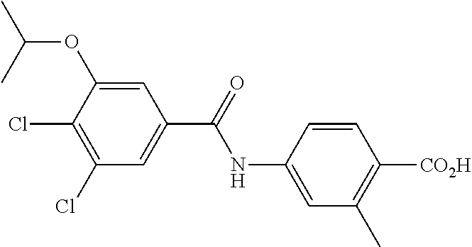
C1=C(NC(=O)C2=CC(Cl)=C(Cl)C(OC(C)C)=C2)C=CC([CO2H])=C1C
